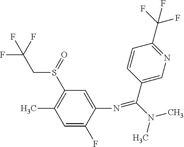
FC(F)(CS(C1=C(C)C=C(F)C(N=C(N(C)C)C2=CN=C(C(F)(F)F)C=C2)=C1)=O)F
